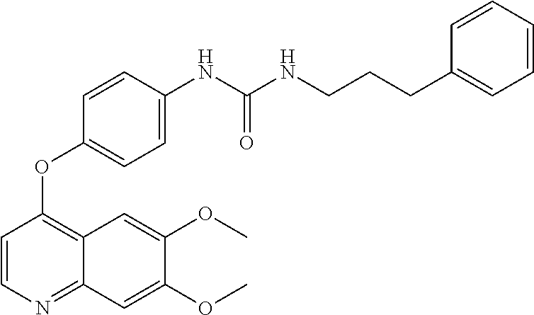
C1=CN=C2C(=C1OC1=CC=C(NC(NCCCC3=CC=CC=C3)=O)C=C1)C=C(OC)C(OC)=C2
